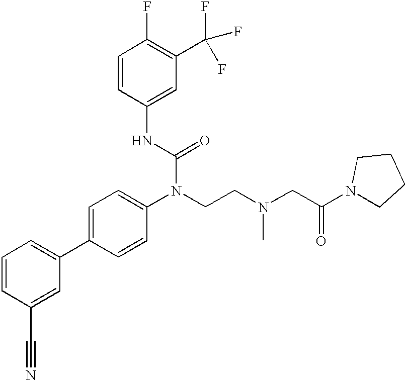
C1=CC(C#N)=CC(C2=CC=C(N(CCN(CC(N3CCCC3)=O)C)C(=O)NC3=CC(C(F)(F)F)=C(F)C=C3)C=C2)=C1
